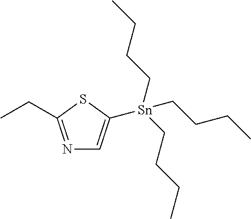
N1=C(CC)SC([Sn](CCCC)(CCCC)CCCC)=C1
